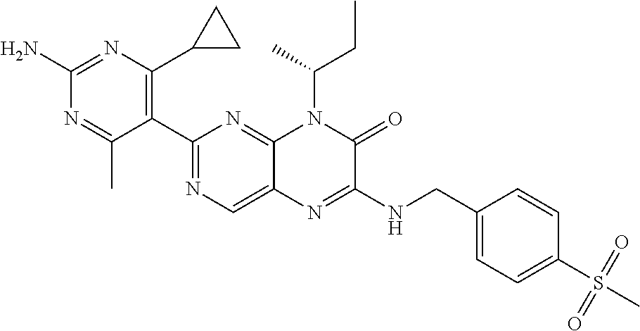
C1(N)=NC(C2CC2)=C(C2=NC=C3C(=N2)N(C(CC)C)C(=O)C(NCC2=CC=C(S(=O)(=O)C)C=C2)=N3)C(C)=N1
